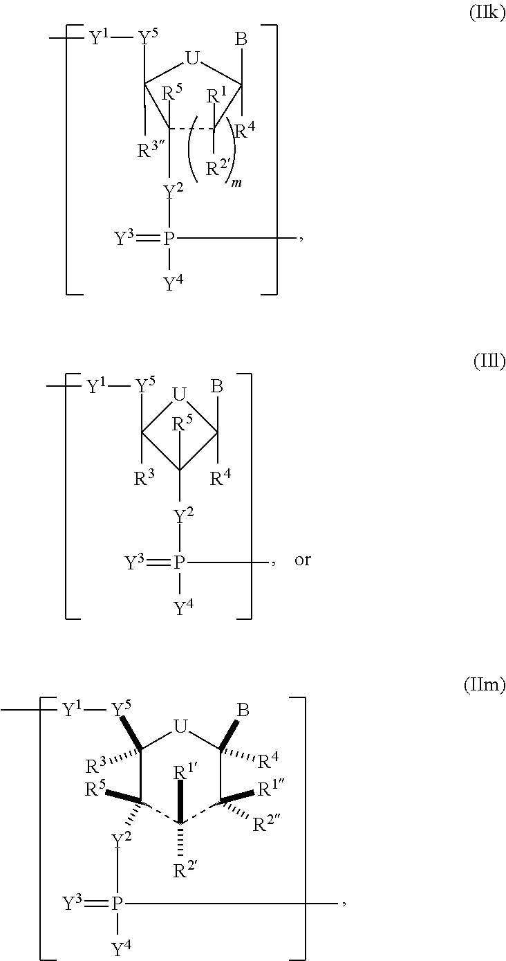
C1([R1])([R2])C(B)([R4])[U]C([Y5][Y1]C)([R3])C1([Y2]P([Y4])(=[Y3])C)[R5].C1([Y5][Y1]C)([R3])C([R5])([Y2]P(=[Y3])([Y4])C)C([R1])([R2])C([R1])([R2])C(B)([R4])[U]1.[Y2](P([Y4])(=[Y3])C)C1([R5])C([Y5][Y1]C)([R3])[U]C1(B)[R4]
